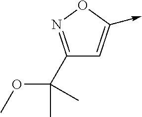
C1(C(OC)(C)C)=NOC(->C)=C1
